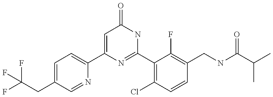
C1(C2=CC=C(CC(F)(F)F)C=N2)=CC(=O)NC(C2=C(Cl)C=CC(CNC(C(C)C)=O)=C2F)=N1
